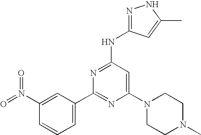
C1(N(=O)=O)=CC(C2=NC(N3CCN(C)CC3)=CC(NC3=NNC(C)=C3)=N2)=CC=C1
